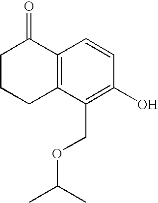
C12=C(C(COC(C)C)=C(O)C=C1)CCCC2=O
